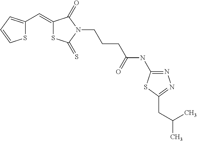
S1C(C=C2SC(=S)N(CCCC(NC3=NN=C(CC(C)C)S3)=O)C2=O)=CC=C1
